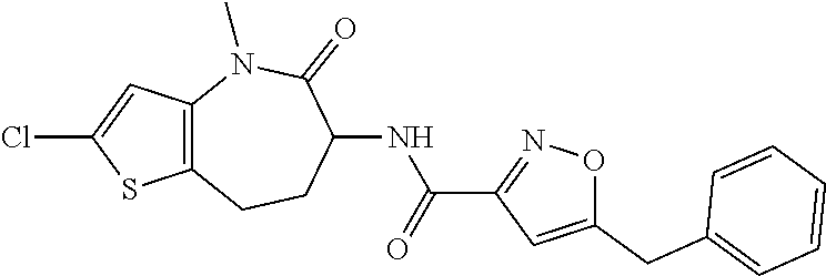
C12=C(C=C(Cl)S1)N(C)C(=O)C(NC(C1=NOC(CC3=CC=CC=C3)=C1)=O)CC2
